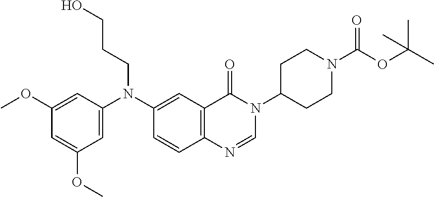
C1=C(N(C2=CC3=C(C=C2)N=CN(C2CCN(C(OC(C)(C)C)=O)CC2)C3=O)CCCO)C=C(OC)C=C1OC
